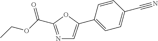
N1=C(C(OCC)=O)OC(C2=CC=C(C#N)C=C2)=C1
